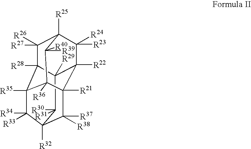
C1([R26])([R27])C2([R28])C3([R35])C([R34])([R33])C4([R32])C([R37])([R38])C5([R21])C([R22])(C([R24])([R23])C1([R25])C([R40])([R39])C53[R36])C2([R29])C4([R30])[R31]
